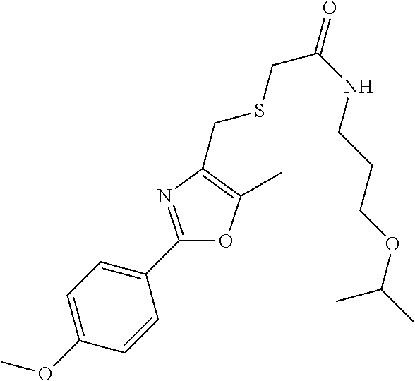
C1(OC)=CC=C(C2=NC(CSCC(=O)NCCCOC(C)C)=C(C)O2)C=C1
